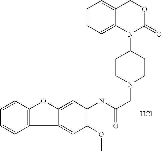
N(C(CN1CCC(N2C(=O)OCC3=CC=CC=C23)CC1)=O)C1=C(OC)C=C2C(=C1)OC1=C2C=CC=C1.Cl
